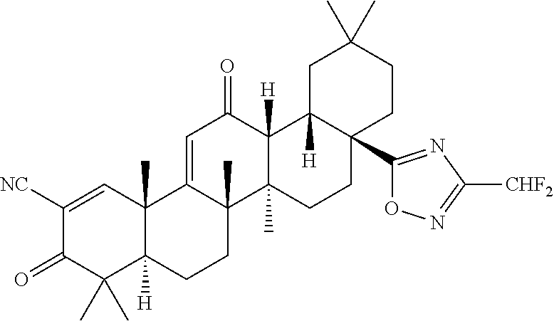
C12(C)C([H])(CCC3(C)C1=CC(=O)C1([H])C3(C)CCC3(C4=NC([CHF2])=NO4)C1([H])CC(C)(C)CC3)C(C)(C)C(=O)C([NC])=C2
